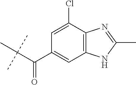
C(C(C)(C)C)(C1=CC2=C(C(Cl)=C1)N=C(C)N2)=O
